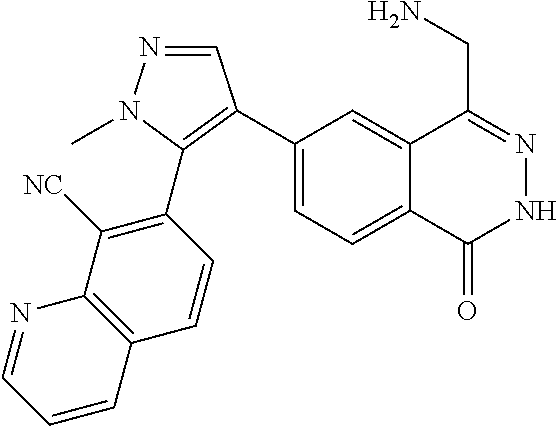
C1(C2=C(C3=C([NC])C4=C(C=C3)C=CC=N4)N(C)N=C2)=CC=C2C(=C1)C(CN)=NNC2=O
